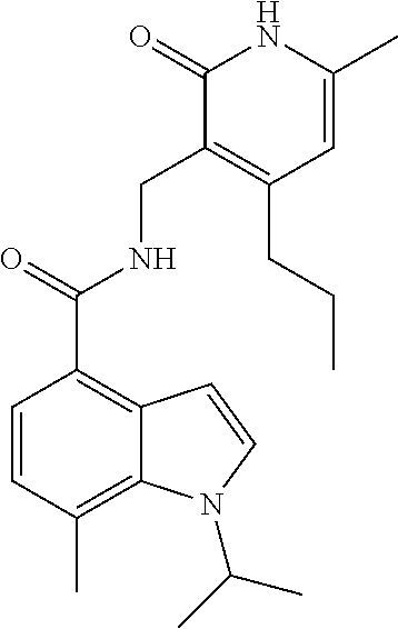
C1(=O)C(CNC(=O)C2=C3C(=C(C)C=C2)N(C(C)C)C=C3)=C(CCC)C=C(C)N1
